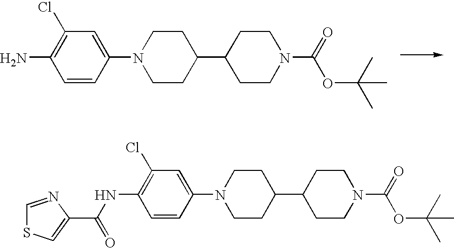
C1CC(C2CCN(C(OC(C)(C)C)=O)CC2)CCN1C1=CC(Cl)=C(N)C=C1.C1CC(C2CCN(C(OC(C)(C)C)=O)CC2)CCN1C1=CC(Cl)=C(NC(=O)C2=CSC=N2)C=C1
